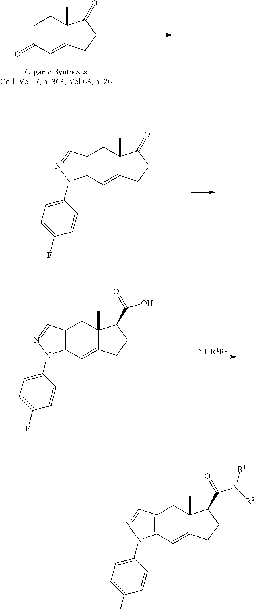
C1C(=O)C=C2C(C)(C1)C(=O)CC2.C12=C(C=C3C(C)(C1)C(=O)CC3)N(C1=CC=C(F)C=C1)N=C2.[NHR1R2].C12=C(C=C3C(C)(C1)C(C(=O)O)CC3)N(C1=CC=C(F)C=C1)N=C2.C12=C(C=C3C(C)(C1)C(C(=O)N([R2])[R1])CC3)N(C1=CC=C(F)C=C1)N=C2
